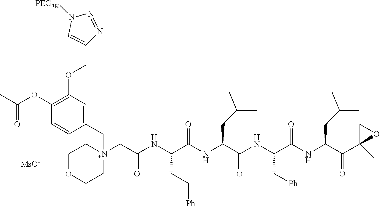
[MsO-].C1(OC(C)=O)=C(OCC2=CN([PEG3K])N=N2)C=C(C[N+]2(CC(NC(C(NC(C(NC(C(NC(C(C3(C)OC3)=O)CC(C)C)=O)C[Ph])=O)CC(C)C)=O)CC[Ph])=O)CCOCC2)C=C1
